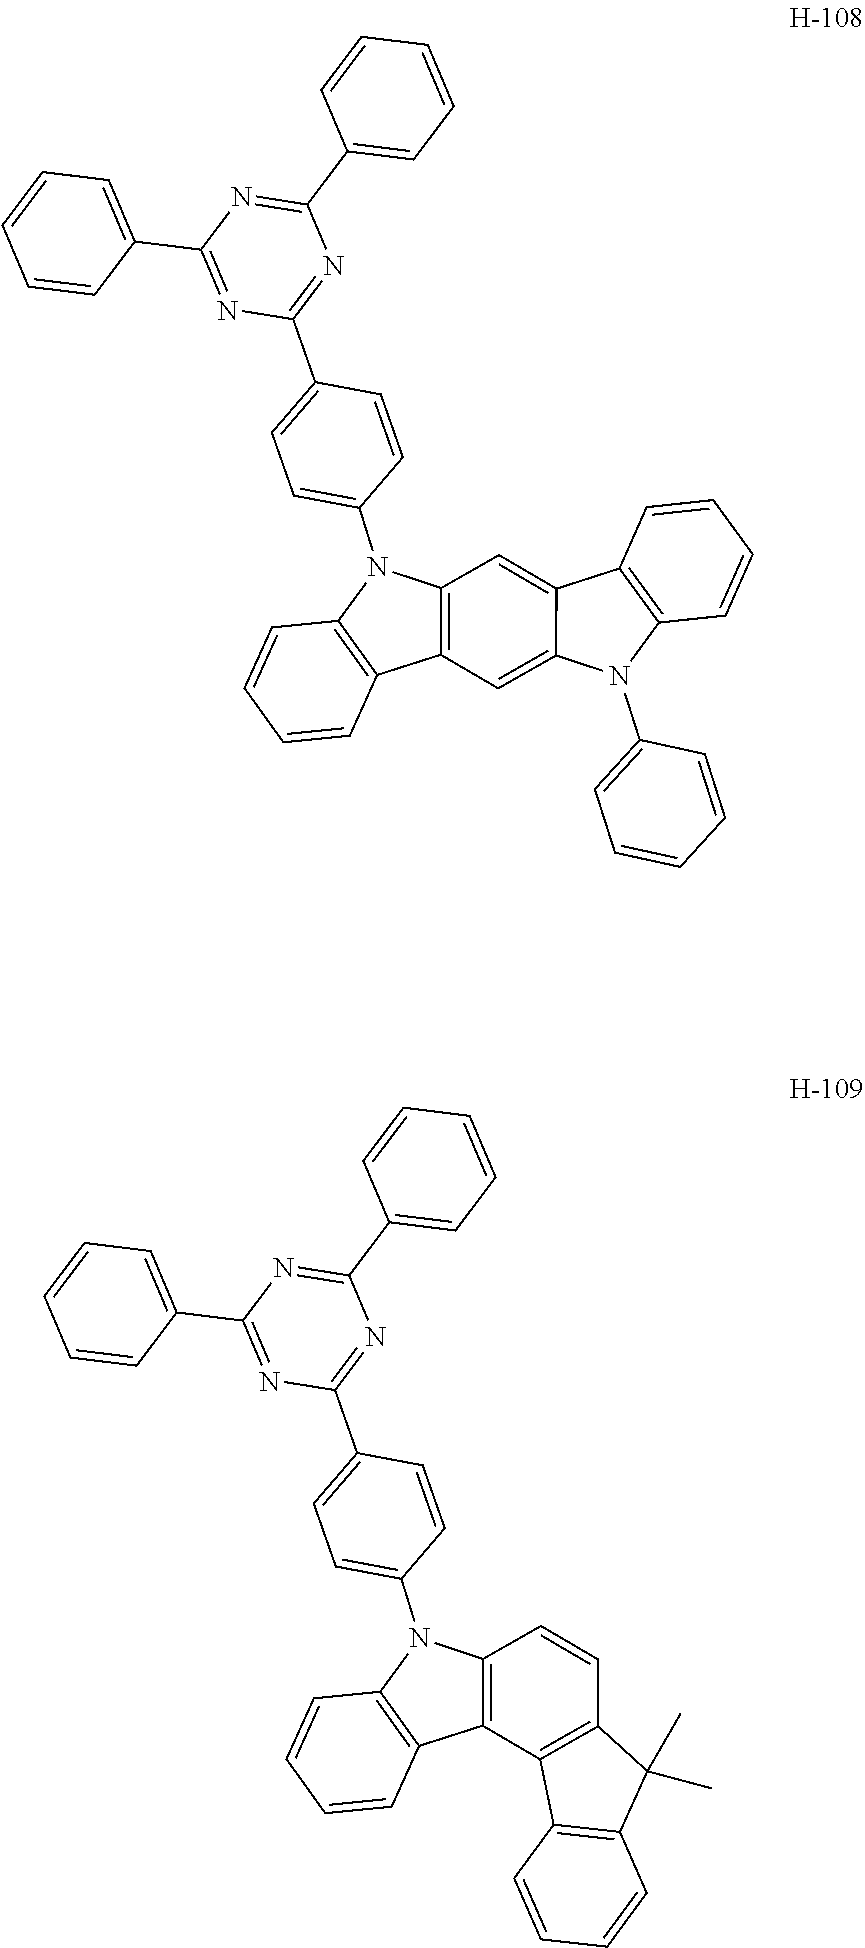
C12=C(C=C3C(=C1)C1=C(N3C3=CC=CC=C3)C=CC=C1)C1=C(N2C2=CC=C(C3=NC(C4=CC=CC=C4)=NC(C4=CC=CC=C4)=N3)C=C2)C=CC=C1.C12=C(C3=C(C=C1)C(C)(C)C1=C3C=CC=C1)C1=C(N2C2=CC=C(C3=NC(C4=CC=CC=C4)=NC(C4=CC=CC=C4)=N3)C=C2)C=CC=C1
